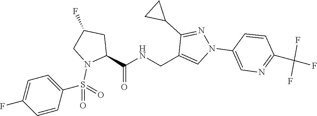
C(C1=CN(C2=CN=C(C(F)(F)F)C=C2)N=C1C1CC1)NC(C1CC(F)CN1S(=O)(=O)C1=CC=C(F)C=C1)=O
